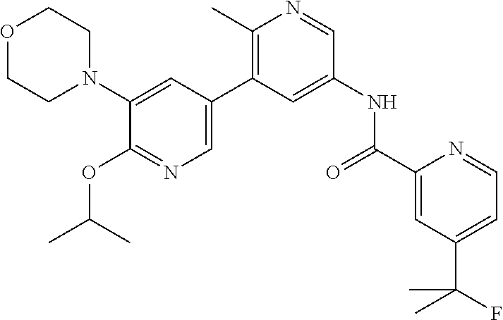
O1CCN(C2=CC(C3=C(C)N=CC(NC(C4=CC(C(F)(C)C)=CC=N4)=O)=C3)=CN=C2OC(C)C)CC1
